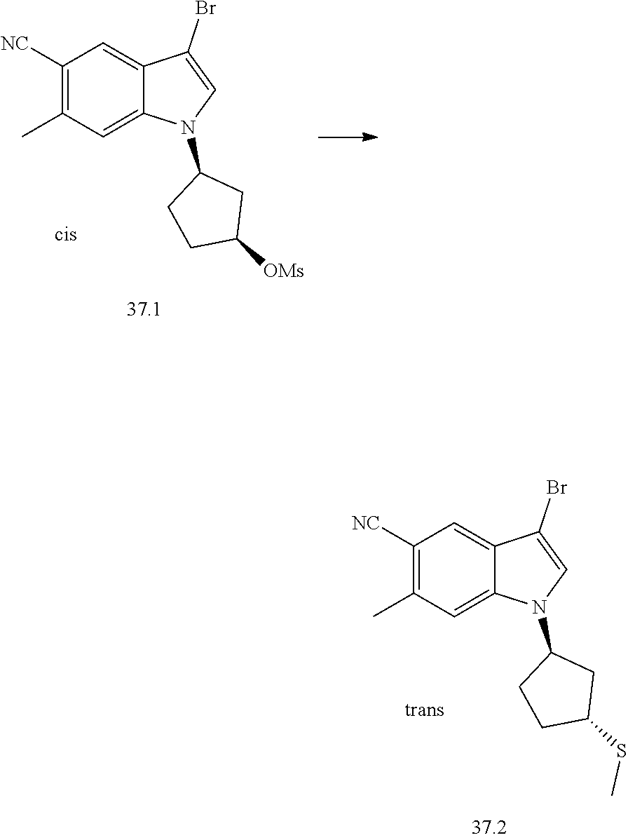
C1([NC])=C(C)C=C2C(=C1)C(Br)=CN2C1CCC([OMs])C1.C1([NC])=C(C)C=C2C(=C1)C(Br)=CN2C1CCC(SC)C1
